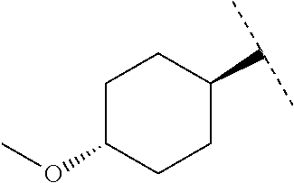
C1C(OC)CCC(C(C)C)C1
